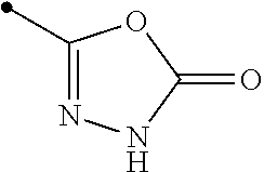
C1(C)=NNC(=O)O1
